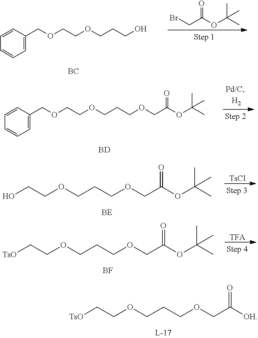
C1=C(COCCOCCCO)C=CC=C1.[BC].BrCC(OC(C)(C)C)=O.C1=C(COCCOCCCOCC(OC(C)(C)C)=O)C=CC=C1.[BD].[TsO]CCOCCCOCC([OH])=O.OCCOCCCOCC(OC(C)(C)C)=O.[TsCl].[TsO]CCOCCCOCC(OC(C)(C)C)=O.[TFA].[BF]
